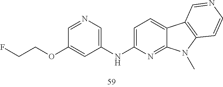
FCCOC1=CC(NC2=CC=C3C(=N2)N(C)C2=C3C=NC=C2)=CN=C1
